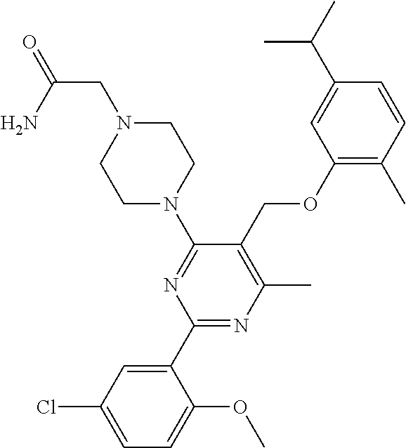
C1(C2=CC(Cl)=CC=C2OC)=NC(C)=C(COC2=C(C)C=CC(C(C)C)=C2)C(N2CCN(CC(=O)N)CC2)=N1
